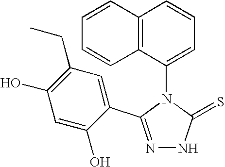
N1=C(C2=CC(CC)=C(O)C=C2O)N(C2=CC=CC3=C2C=CC=C3)C(=S)N1
